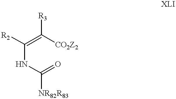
C(NC(=O)[NR82R83])(=C([CO2Z2])[R3])[R2]
